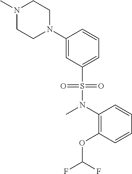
N1(C)CCN(C2=CC(S(N(C)C3=C(OC(F)F)C=CC=C3)(=O)=O)=CC=C2)CC1
